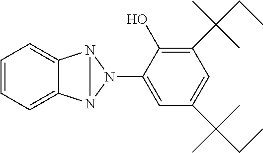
C1=CC=C2C(=C1)N1N2N1C1=CC(C(CC)(C)C)=CC(C(CC)(C)C)=C1O
